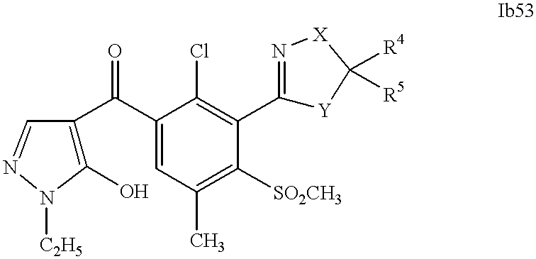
C1(O)=C(C(C2=CC(C)=C([SO2CH3])C(C3=N[X]C([R4])([R5])[Y]3)=C2Cl)=O)C=NN1[C2H5]
